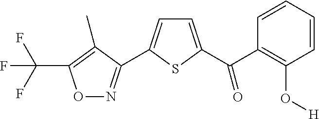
C1=C(C(C2=C(O[H])C=CC=C2)=O)SC(C2=NOC(C(F)(F)F)=C2C)=C1
